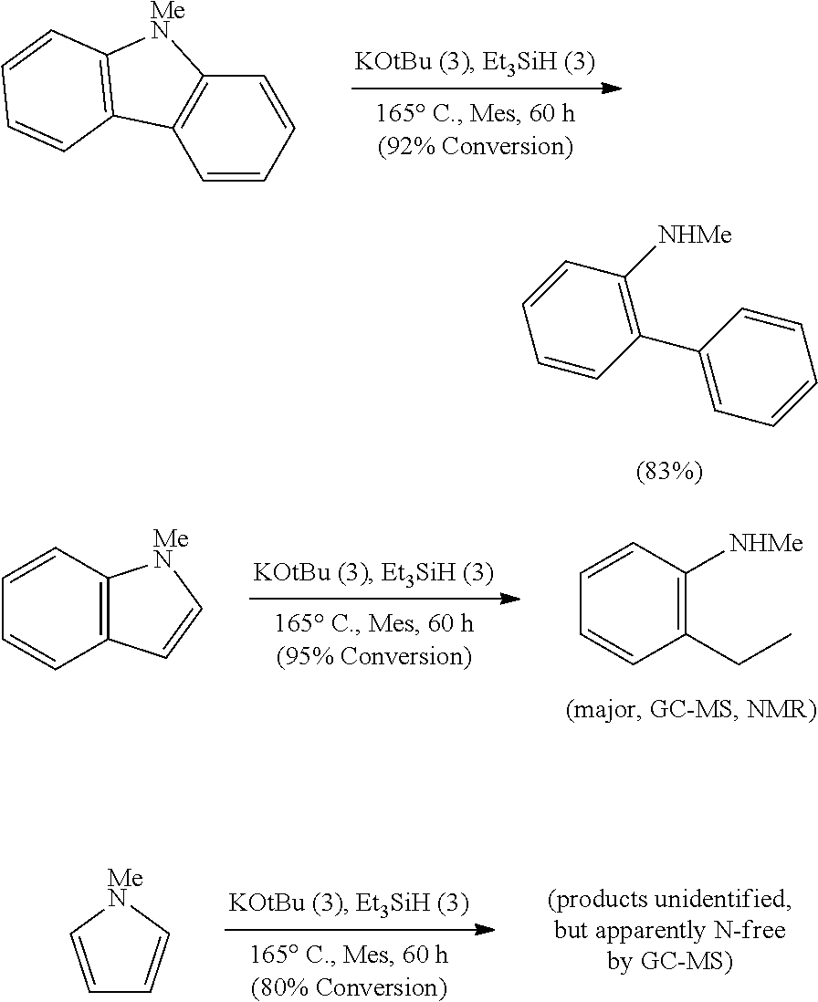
C1=CC=CC2=C1C1=C([MeN]2)C=CC=C1.C1(C2=CC=CC=C2)=C([NHMe])C=CC=C1.C1(CC)=C([NHMe])C=CC=C1.C12=C(C=CC=C1)[MeN]C=C2.C1=C[MeN]C=C1
